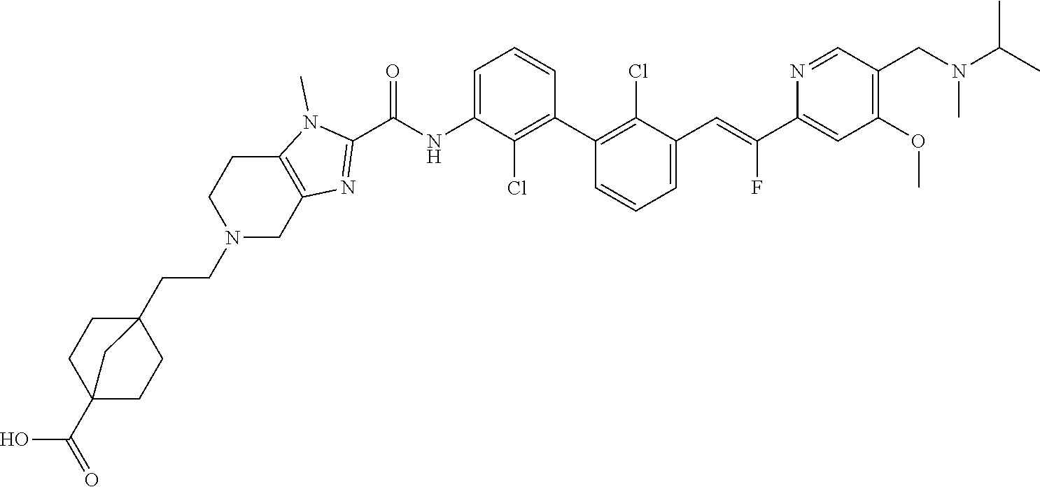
C1(C2=C(Cl)C(C=C(C3=CC(OC)=C(CN(C(C)C)C)C=N3)F)=CC=C2)=C(Cl)C(NC(C2=NC3=C(N2C)CCN(CCC24CCC(C(O)=O)(CC2)C4)C3)=O)=CC=C1
